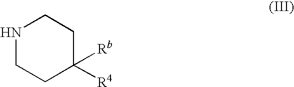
N1CCC([R4])([Rb])CC1
